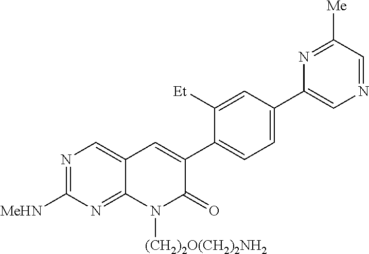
N1=C([MeHN])N=C2C(=C1)C=C(C1=CC=C(C3=CN=CC([Me])=N3)C=C1[Et])C(=O)N2[(CH2)2O(CH2)2NH2]
